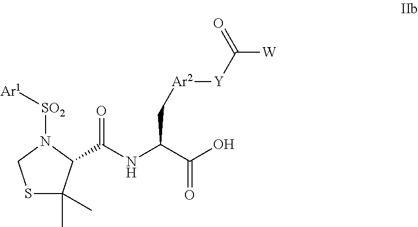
S1C(C)(C)C(C(NC(C(=O)O)C[Ar2][Y]C([W])=O)=O)N([SO2][Ar1])C1
